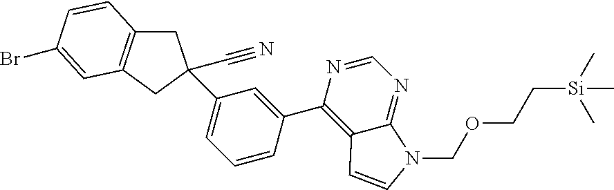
C1=CC(C2=C3C(=NC=N2)N(COCC[Si](C)(C)C)C=C3)=CC(C2(C#N)CC3=C(C2)C=C(Br)C=C3)=C1
